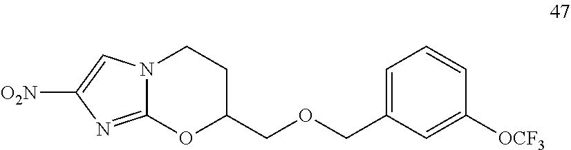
C1CN2C(=NC([O2N])=C2)OC1COCC1=CC=CC([OCF3])=C1
